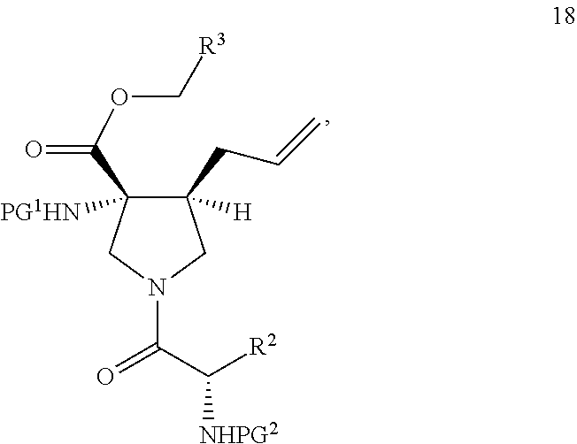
C1(CC=C)([H])C(C(=O)OC[R3])([PG1HN])CN(C(=O)C([R2])[NHPG2])C1
